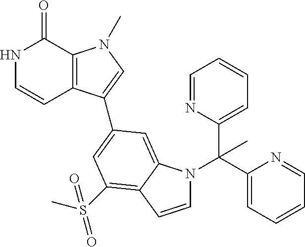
N1C=CC2=C(C1=O)N(C)C=C2C1=CC(S(C)(=O)=O)=C2C(=C1)N(C(C1=CC=CC=N1)(C1=CC=CC=N1)C)C=C2
